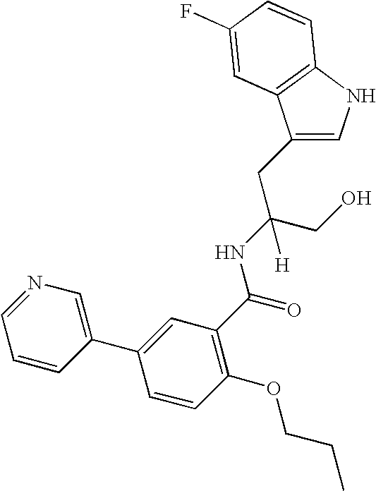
C1(CC(CO)(NC(=O)C2=C(OCCC)C=CC(C3=CN=CC=C3)=C2)[H])=CNC2=C1C=C(F)C=C2
